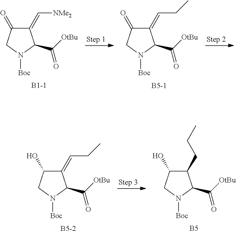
C1(CCC)C(O)CN([Boc])C1C(=O)[OtBu].[B5].C1(=CCC)C(O)CN([Boc])C1C(=O)[OtBu].[B5-2].C1(=C[NMe2])C(=O)CN([Boc])C1C(=O)[OtBu].C1(=CCC)C(=O)CN([Boc])C1C(=O)[OtBu].[B5-1]
